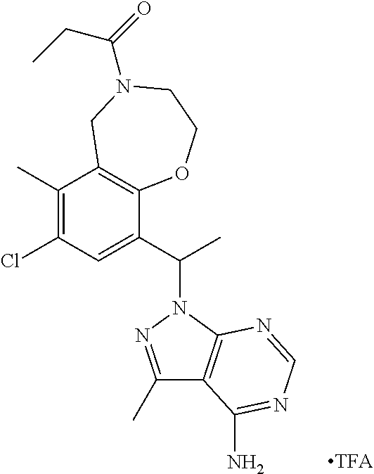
C1(Cl)=C(C)C2=C(C(C(C)N3N=C(C)C4=C3N=CN=C4N)=C1)OCCN(C(CC)=O)C2
